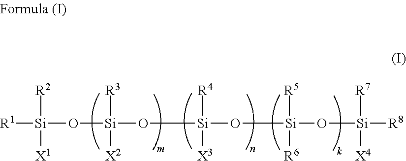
[Si]([R1])([R2])([X1])O[Si]([R3])(O[Si]([R4])(O[Si]([R5])(O[Si]([R7])([R8])[X4])[R6])[X3])[X2]
